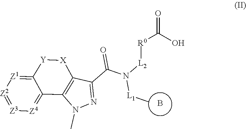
[L2](N(C(C1=NN(C)C2=C1[X][Y]C1=[Z1][Z2]=[Z3][Z4]=C21)=O)[L1]C)[R0]C(=O)O.B
